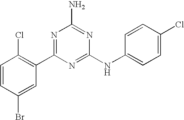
C1=CC(Br)=CC(C2=NC(N)=NC(NC3=CC=C(Cl)C=C3)=N2)=C1Cl
